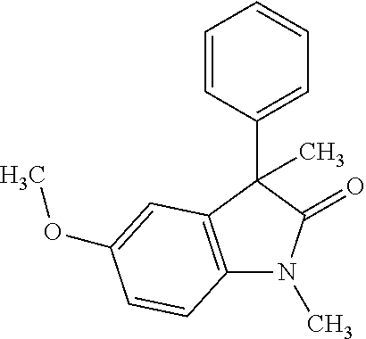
C1=CC(C2(C)C3=C(N(C)C2=O)C=CC(OC)=C3)=CC=C1
